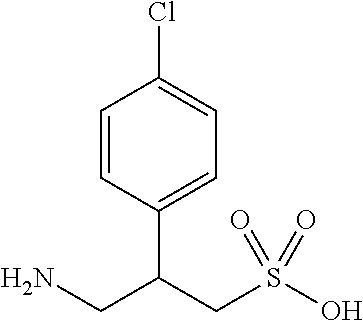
C1=CC(C(CN)CS(O)(=O)=O)=CC=C1Cl
